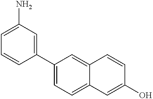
C1(C2=CC(N)=CC=C2)=CC=C2C(=C1)C=CC(O)=C2
